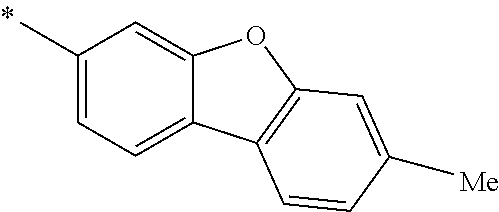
C1(C)=CC=C2C(=C1)OC1=C2C=CC(C)=C1
